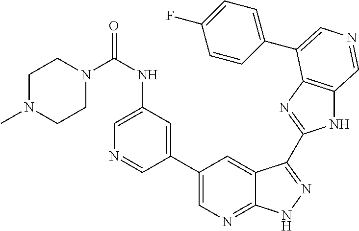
C1(C2=CN=C3C(=C2)C(C2=NC4=C(N2)C=NC=C4C2=CC=C(F)C=C2)=NN3)=CC(NC(N2CCN(C)CC2)=O)=CN=C1
